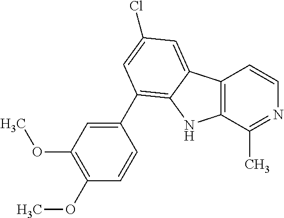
C12=C(C(C)=NC=C1)NC1=C(C3=CC(OC)=C(OC)C=C3)C=C(Cl)C=C21
